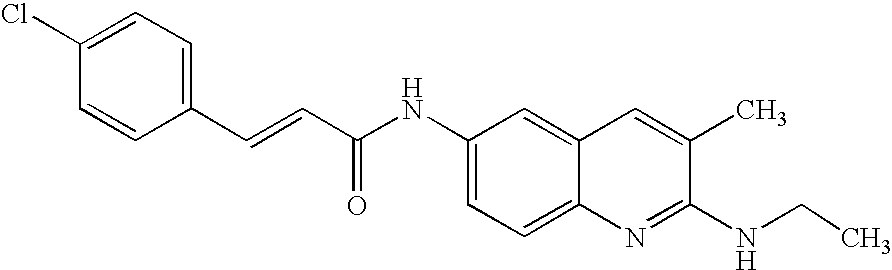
C1(NC(=O)C=CC2=CC=C(Cl)C=C2)=CC=C2C(=C1)C=C(C)C(NCC)=N2
